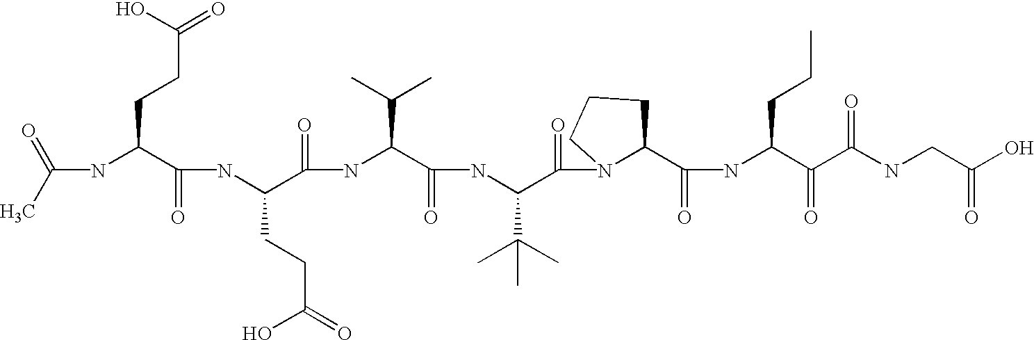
C(NC(C(NC(C(=O)NC(C(=O)NC(C(=O)N1C(C(=O)NC(C(=O)C(NCC(=O)O)=O)CCC)CCC1)C(C)(C)C)C(C)C)CCC(=O)O)=O)CCC(=O)O)(C)=O
